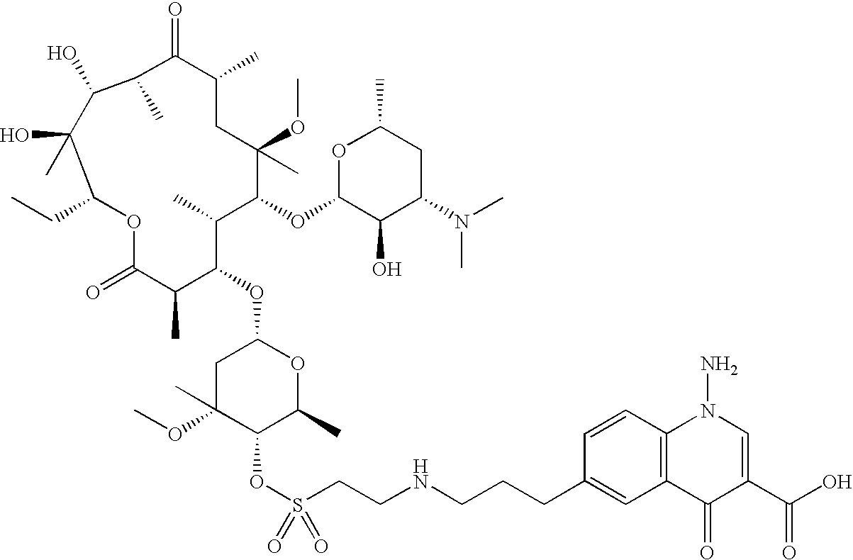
C1C(OC)(C)C(OS(CCNCCCC2=CC3=C(C=C2)N(N)C=C(C(O)=O)C3=O)(=O)=O)C(C)OC1OC1C(C)C(OC2C(O)C(N(C)C)CC(C)O2)C(OC)(C)CC(C)C(=O)C(C)C(O)C(O)(C)C(CC)OC(=O)C1C
